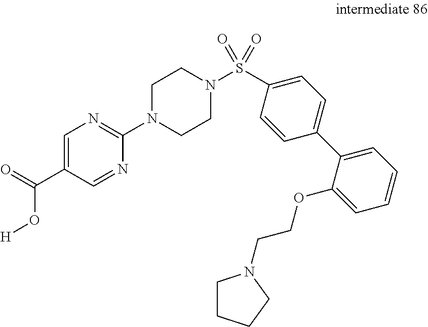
C1=C(C(=O)O[H])C=NC(N2CCN(S(=O)(=O)C3=CC=C(C4=CC=CC=C4OCCN4CCCC4)C=C3)CC2)=N1
